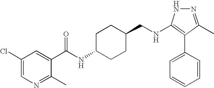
N(CC1CCC(NC(=O)C2=CC(Cl)=CN=C2C)CC1)C1=C(C2=CC=CC=C2)C(C)=NN1
